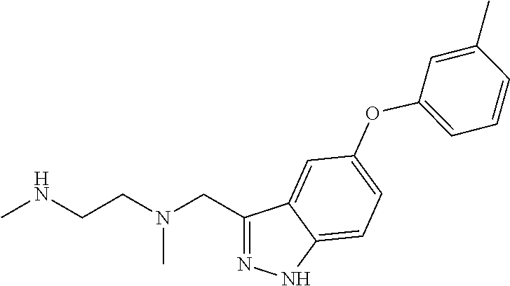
C1(CN(CCNC)C)=NNC2=CC=C(OC3=CC=CC(C)=C3)C=C12
